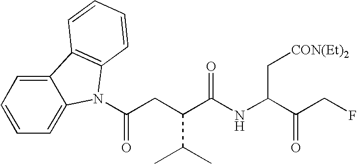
C12=CC=CC=C1N(C(=O)CC(C(C)C)C(NC(C[CON(Et)2])C(CF)=O)=O)C1=C2C=CC=C1
